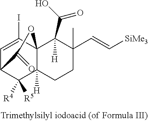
C1=C(I)C23C([H])(C([R4])([R5])C1C(=O)O2)CCC(C)(C=C[SiMe3])C3(C(O)=O)[H]
